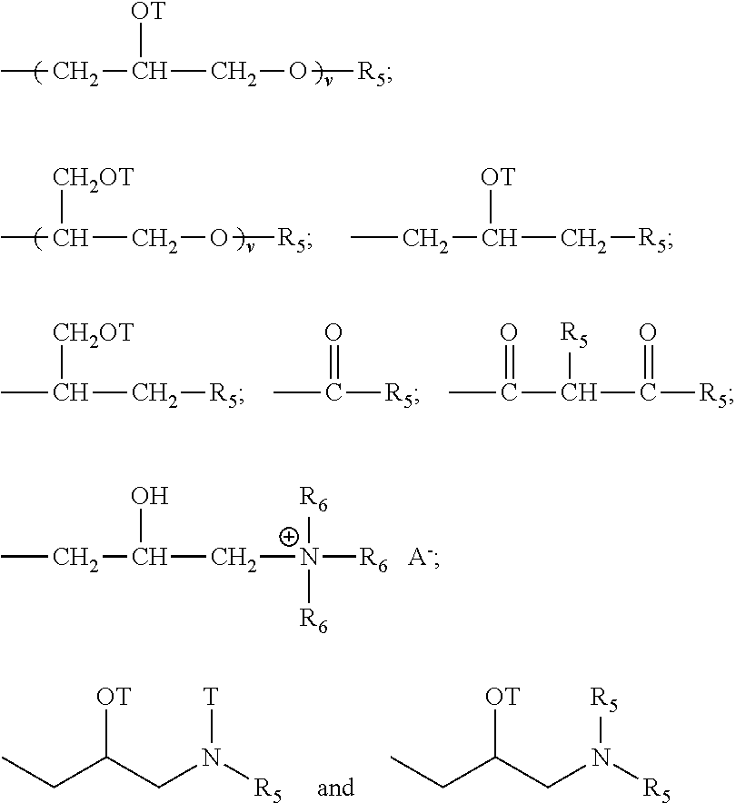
CCC(CO[R5])[OT].CC(CO[R5])[CH2OT].CCC(C[R5])[OT].CC(C[R5])[CH2OT].C([R5])(C)=O.C(C(C(=O)[R5])[R5])(C)=O.CCC(C[N+]([R6])([R6])[R6])O.CCC(CN([R5])[T])[OT].CCC(CN([R5])[R5])[OT]
